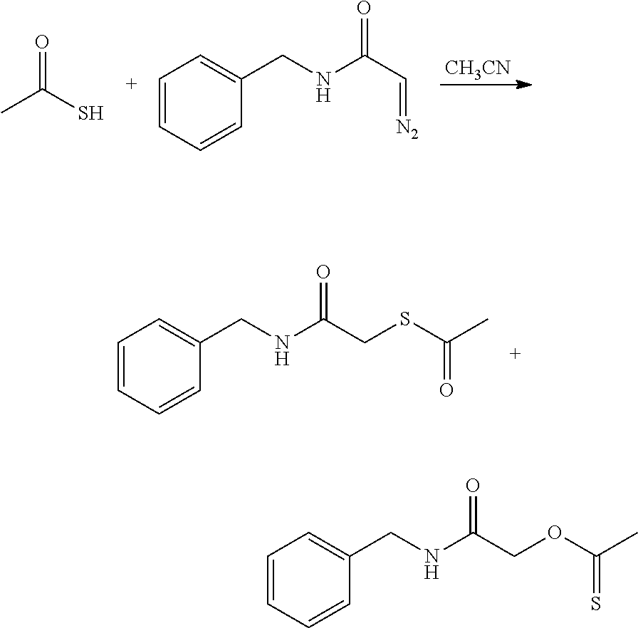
[CH3CN].CC(S)=O.C1=CC=CC(CNC(C=[N2])=O)=C1.C1=CC=CC(CNC(CSC(C)=O)=O)=C1.C1=CC=CC(CNC(COC(C)=S)=O)=C1
